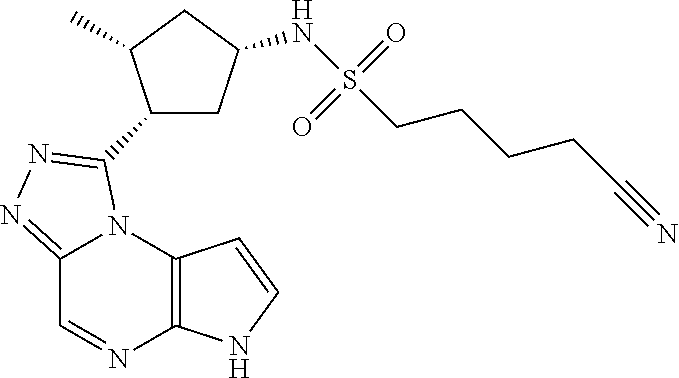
C12=C(N3C(=NN=C3C3CC(NS(CCCCC#N)(=O)=O)CC3C)C=N1)C=CN2
